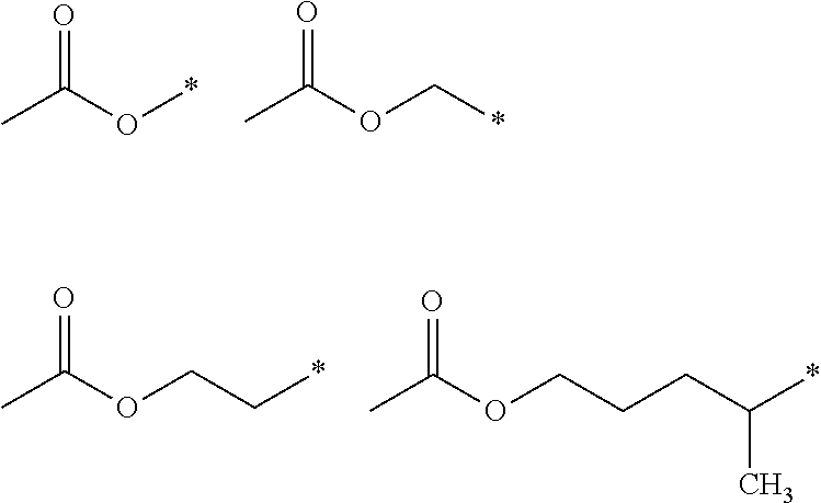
O=C(C)O*.O=C(C)OC*.O=C(C)OCC*.O=C(C)OCCCC(*)C
